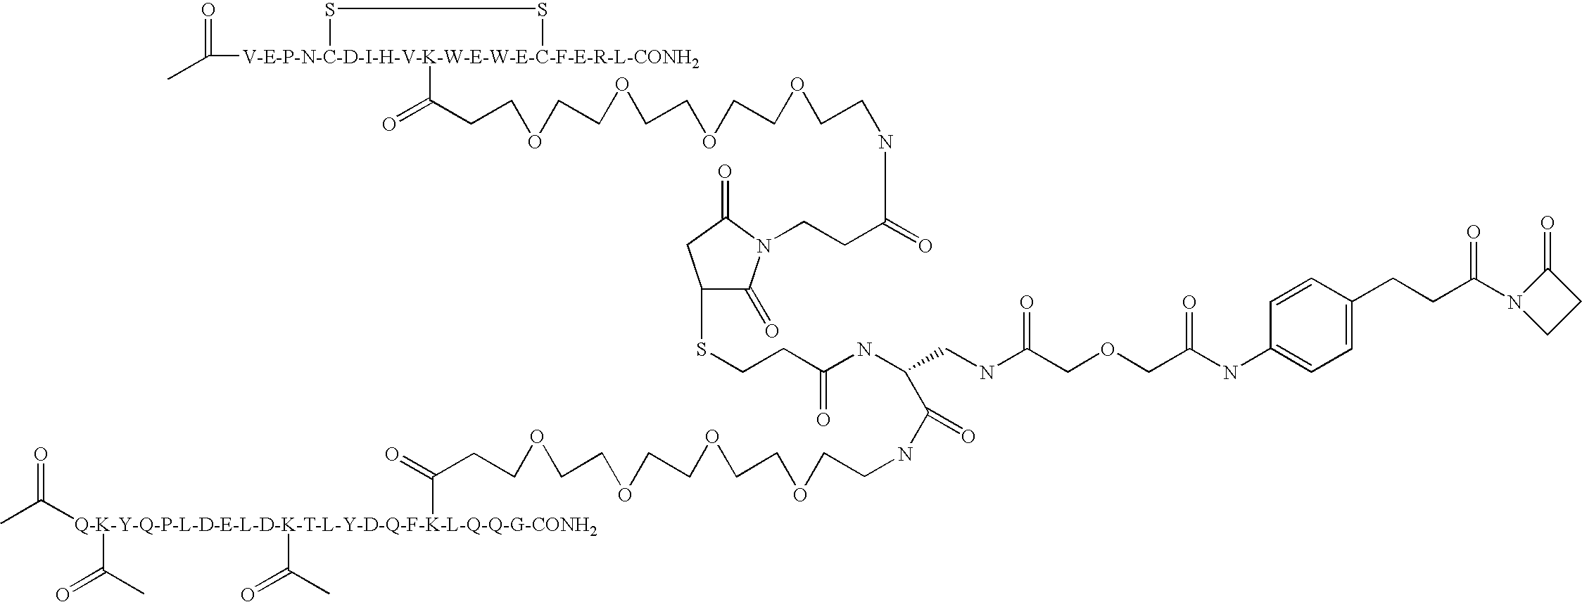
CC([Q-K-Y-Q-P-L-D-E-L-D-K-T-L-Y-D-Q-F-K-L-Q-Q-G-CONH2](C(=O)C)(C(=O)C)C(=O)CCOCCOCCOCCOCCNC(C(NC(CCSC1C(=O)N(CCC(NCCOCCOCCOCCOCCC([V-E-P-N-C-D-I-H-V-K-W-E-W-E-C-F-E-R-L-CONH2]2(C(C)=O)SS2)=O)=O)C(=O)C1)=O)CNC(COCC(NC1=CC=C(CCC(N2CCC2=O)=O)C=C1)=O)=O)=O)=O
